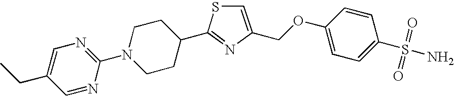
C1=C(COC2=CC=C(S(=O)(=O)N)C=C2)N=C(C2CCN(C3=NC=C(CC)C=N3)CC2)S1
